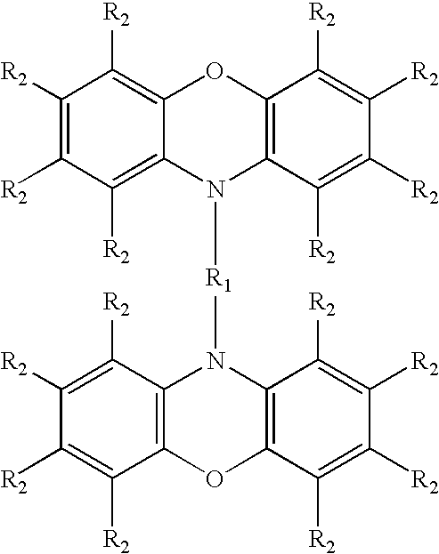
C1([R2])=C([R2])C([R2])=C2C(=C1[R2])OC1=C(N2[R1]N2C3=C(OC4=C2C([R2])=C([R2])C([R2])=C4[R2])C([R2])=C([R2])C([R2])=C3[R2])C([R2])=C([R2])C([R2])=C1[R2]
